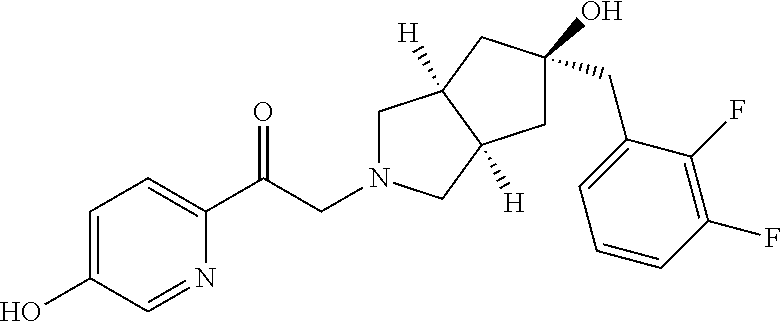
C1=C(O)C=NC(C(CN2CC3([H])C([H])(C2)CC(O)(CC2=CC=CC(F)=C2F)C3)=O)=C1
